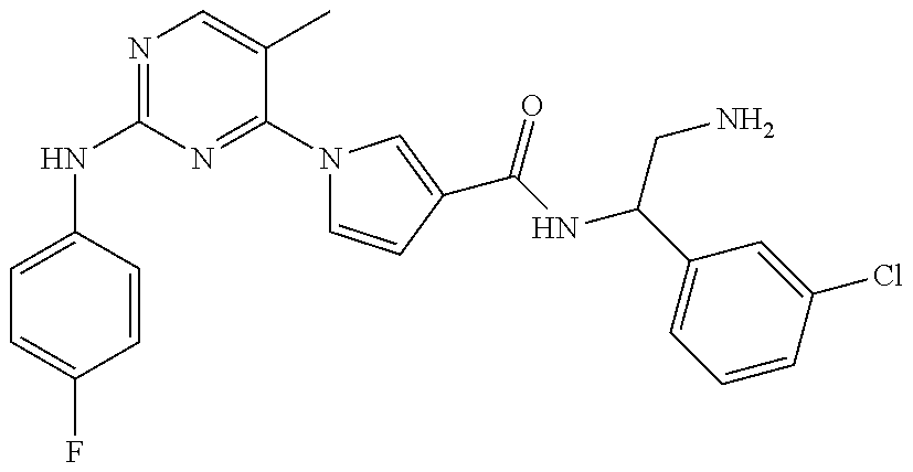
N(C1=NC=C(C)C(N2C=CC(C(NC(C3=CC=CC(Cl)=C3)CN)=O)=C2)=N1)C1=CC=C(F)C=C1
